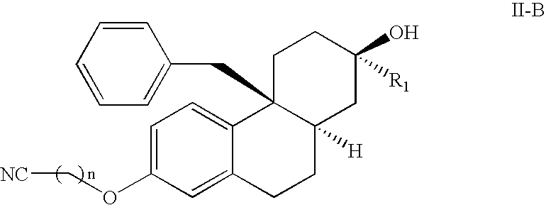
C1=C(OC[NC])C=C2C(=C1)C1(CC3=CC=CC=C3)C([H])(CC2)CC(O)([R1])CC1
